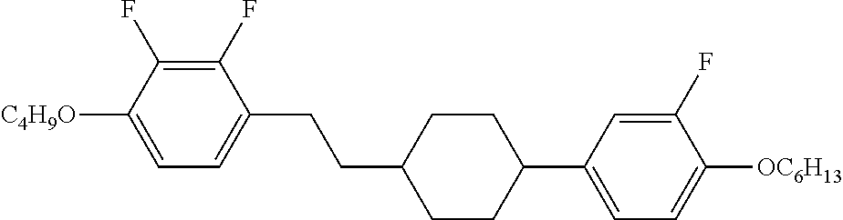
C1(F)=C(F)C([C4H9O])=CC=C1CCC1CCC(C2=CC=C([OC6H13])C(F)=C2)CC1
